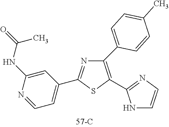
C1(C2=CC=C(C)C=C2)=C(C2=NC=CN2)SC(C2=CC=NC(NC(=O)C)=C2)=N1
